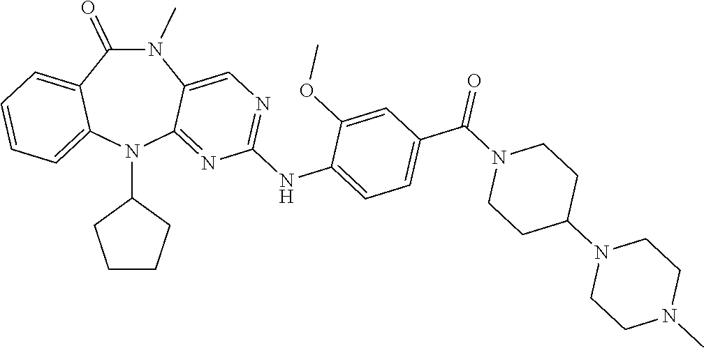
N1(C)C(=O)C2=CC=CC=C2N(C2CCCC2)C2=NC(NC3=CC=C(C(N4CCC(N5CCN(C)CC5)CC4)=O)C=C3OC)=NC=C12
